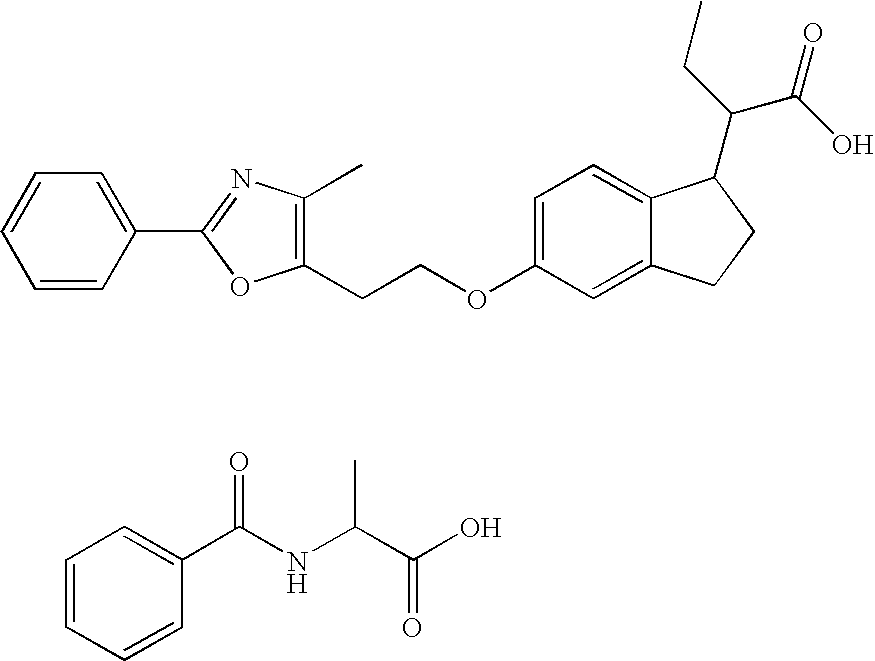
O(C1=CC=C2C(=C1)CCC2C(CC)C(O)=O)CCC1=C(C)N=C(C2=CC=CC=C2)O1.C1=CC=CC(C(NC(C(O)=O)C)=O)=C1
